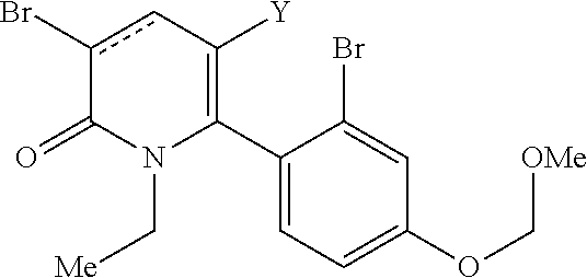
C1(C2=C([Y])cc(Br)C(=O)N2C[Me])=CC=C(OC[OMe])C=C1Br
